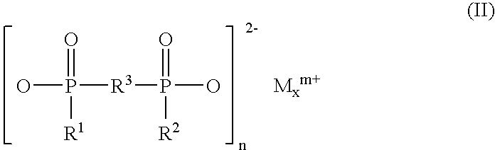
O=P(O)([R1])[R3]P(=O)(O)[R2]
